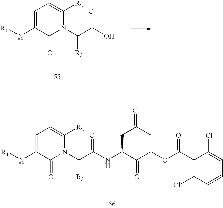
C1=C(N[R1])C(=O)N(C(C(NC(C(COC(C2=C(Cl)C=CC=C2Cl)=O)=O)CC(=O)C)=O)[R3])C([R2])=C1.C1=C(N[R1])C(=O)N(C(C(O)=O)[R3])C([R2])=C1
